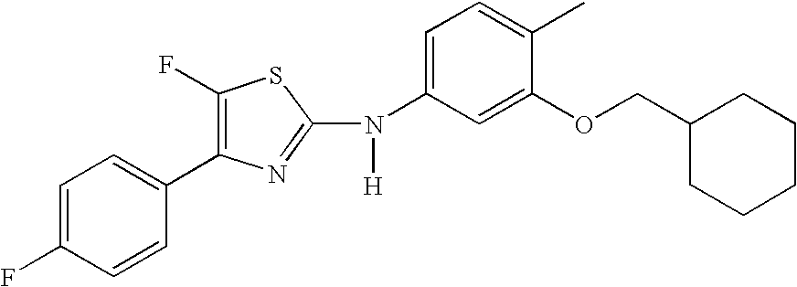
C1=C(F)C=CC(C2=C(F)SC(N(C3=CC=C(C)C(OCC4CCCCC4)=C3)[H])=N2)=C1
